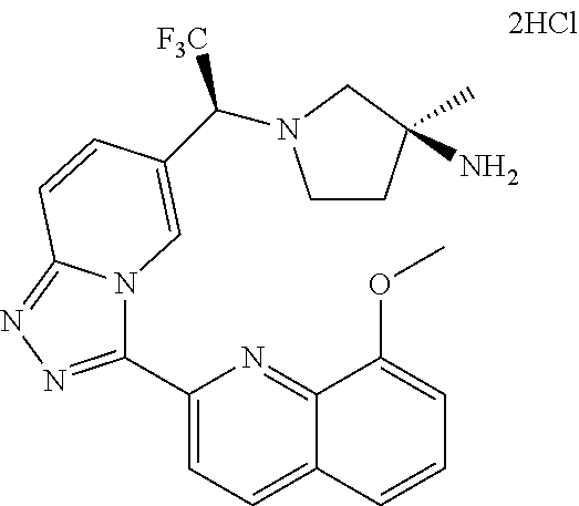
C1(C2=NN=C3N2C=C(C([F3C])N2CCC(N)(C)C2)C=C3)=CC=C2C(=N1)C(OC)=CC=C2
